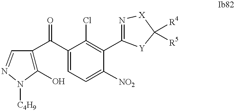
C1(O)=C(C(C2=CC=C([NO2])C(C3=N[X]C([R4])([R5])[Y]3)=C2Cl)=O)C=NN1[C4H9]
